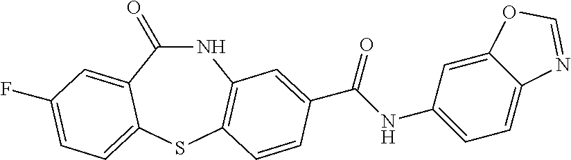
N1C(=O)C2=CC(F)=CC=C2SC2=C1C=C(C(NC1=CC=C3C(=C1)OC=N3)=O)C=C2
